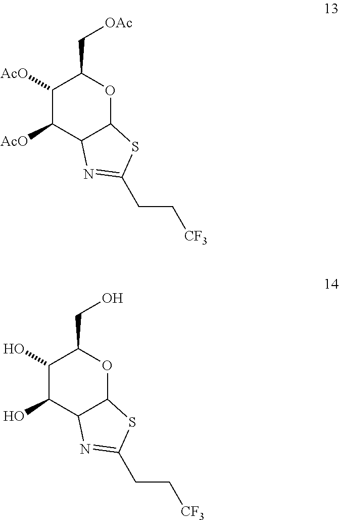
C1([AcO])C([AcO])C2C(OC1C[OAc])SC(CC[CF3])=N2.C1(O)C(O)C2C(OC1CO)SC(CC[CF3])=N2
